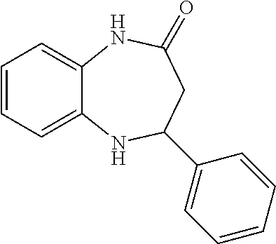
C1=CC=C2C(=C1)NC(=O)CC(C1=CC=CC=C1)N2
